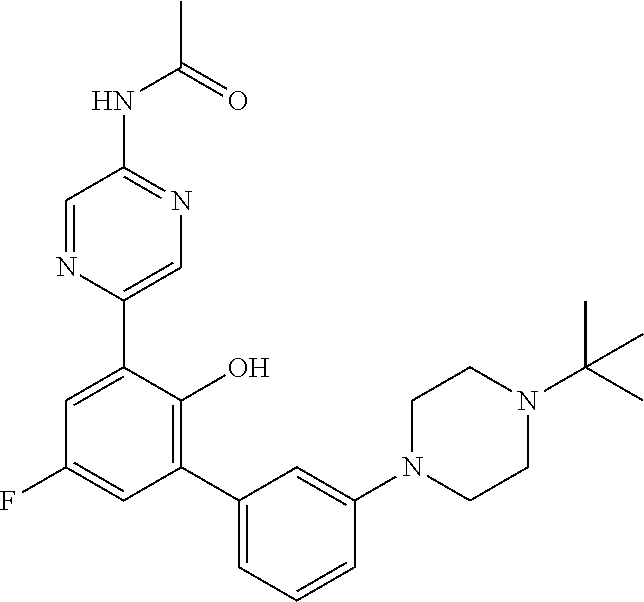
C1=NC(C2=CC(F)=CC(C3=CC=CC(N4CCN(C(C)(C)C)CC4)=C3)=C2O)=CN=C1NC(=O)C
